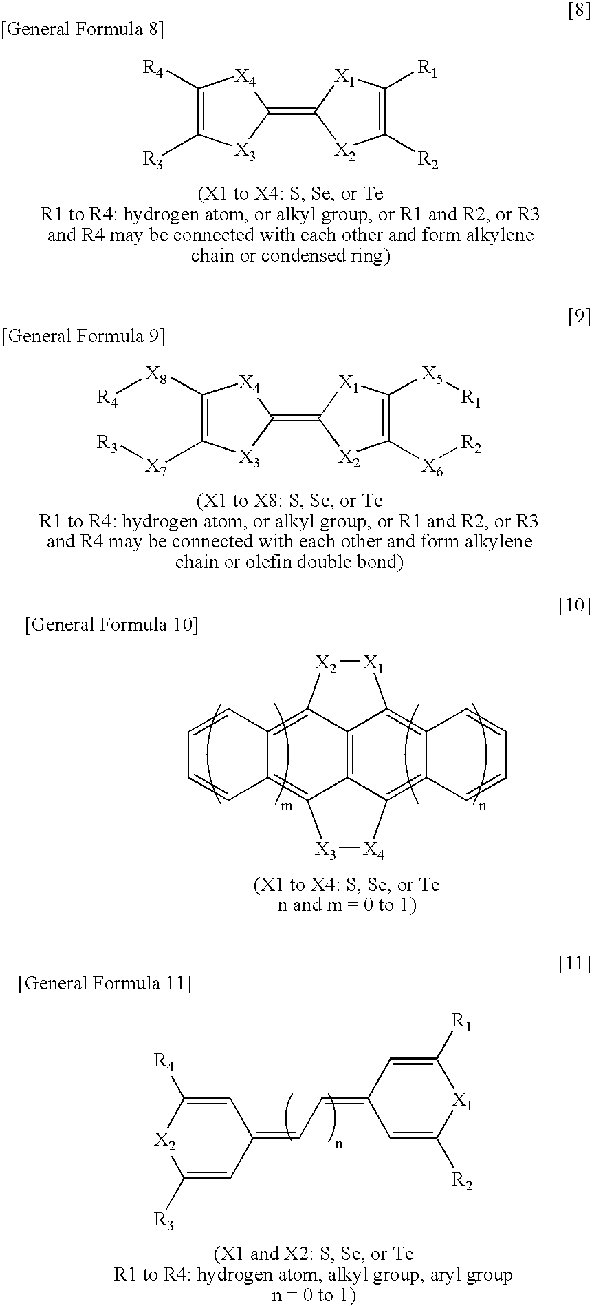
C1(=C2[X2]C([R2])=C([R1])[X1]2)[X4]C([R4])=C([R3])[X3]1.C1(=C2[X2]C([X6][R2])=C([X5][R1])[X1]2)[X4]C([X8][R4])=C([X7][R3])[X3]1.C12=C3C4=C5C(=C1[X4][X3]C2=C1C(=C3[X2][X1]4)C=CC=C1)C=CC=C5.C1([R3])=CC(=CC=C2C=C([R2])[X1]C([R1])=C2)C=C([R4])[X2]1
